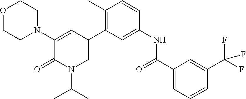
O1CCN(C2=CC(C3=C(C)C=CC(NC(C4=CC=CC(C(F)(F)F)=C4)=O)=C3)=CN(C(C)C)C2=O)CC1
